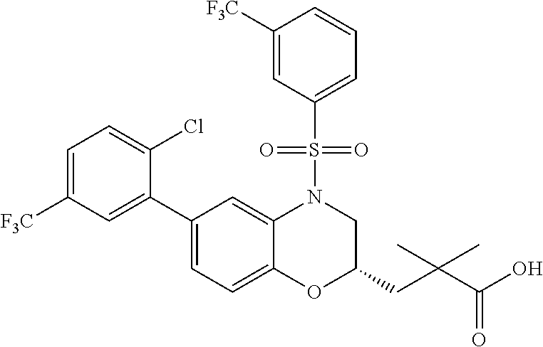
C1(C2=CC([F3C])=CC=C2Cl)=CC=C2C(=C1)N(S(C1=CC=CC([F3C])=C1)(=O)=O)CC(CC(C(O)=O)(C)C)O2
